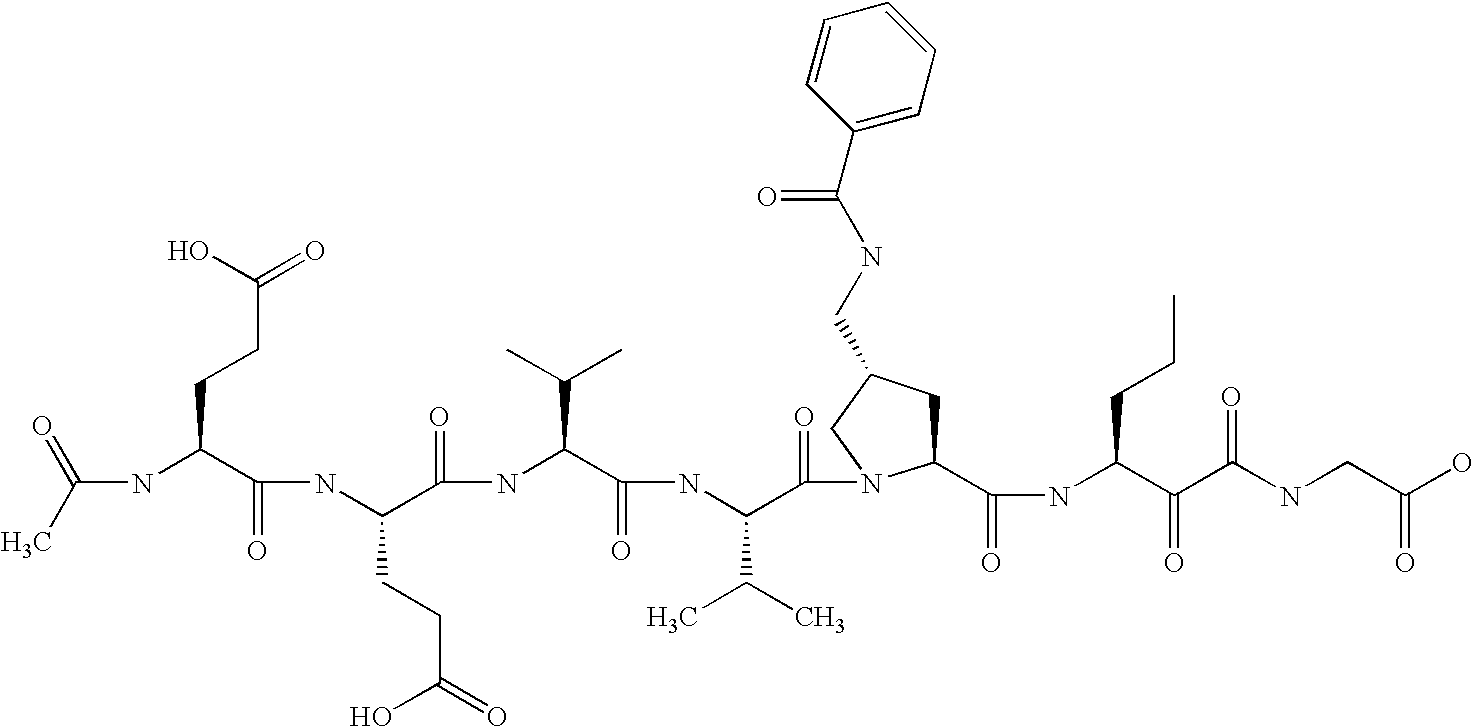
CC(=O)NC(C(NC(C(NC(C(NC(C(=O)N1C(C(NC(C(C(NCC(O)=O)=O)=O)CCC)=O)CC(CNC(C2=CC=CC=C2)=O)C1)C(C)C)=O)C(C)C)=O)CCC(O)=O)=O)CCC(=O)O
